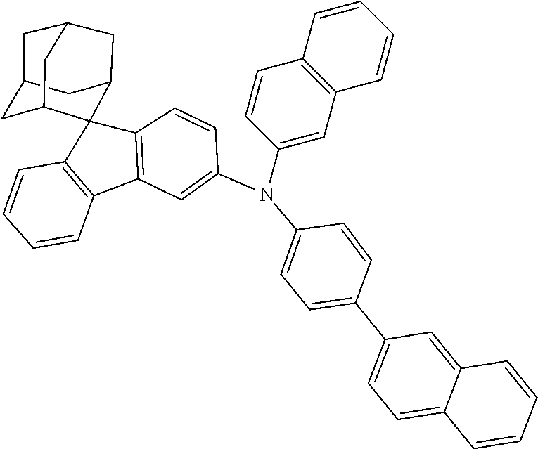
C1=CC(C2=CC=C3C(=C2)C=CC=C3)=CC=C1N(C1=CC2=C(C=C1)C1(C3=C2C=CC=C3)C2CC3CC(CC1C3)C2)C1=CC2=C(C=C1)C=CC=C2
